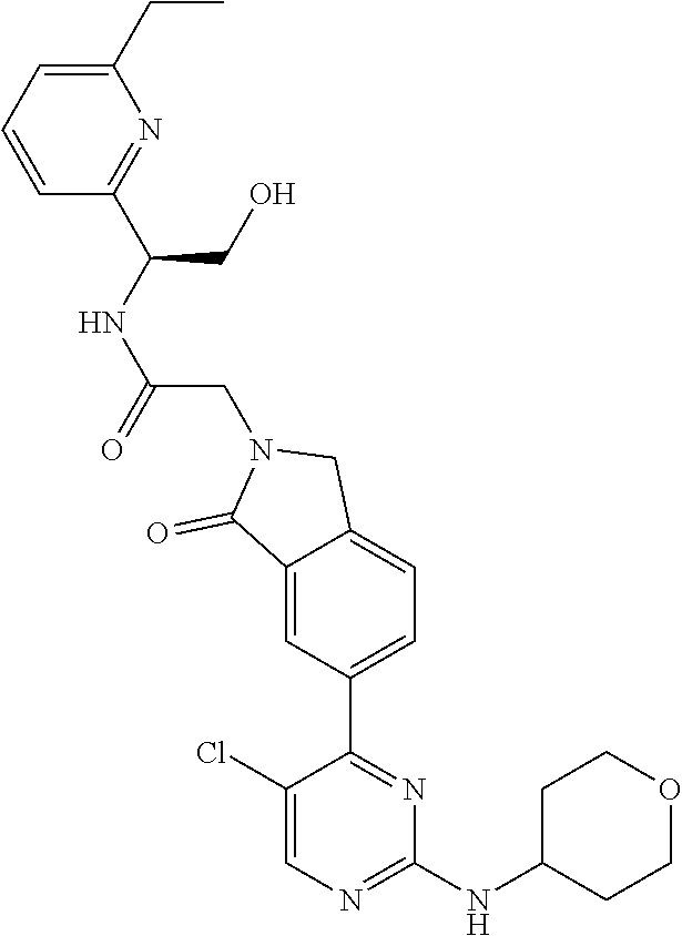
C1(Cl)=CN=C(NC2CCOCC2)N=C1C1=CC=C2C(=C1)C(=O)N(CC(=O)NC(C1=NC(CC)=CC=C1)CO)C2
